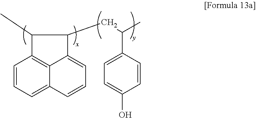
C1=CC=C2C3=C1C(C)C(CC(C1=CC=C(O)C=C1)C)C3=CC=C2
